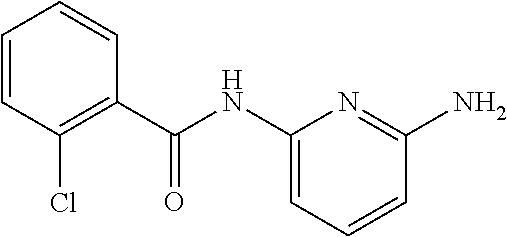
C(NC1=CC=CC(N)=N1)(=O)C1=C(Cl)C=CC=C1
